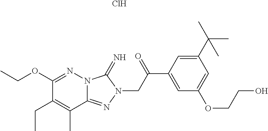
Cl.N12C(=NN(CC(C3=CC(OCCO)=CC(C(C)(C)C)=C3)=O)C1=N)C(C)=C(CC)C(OCC)=N2
